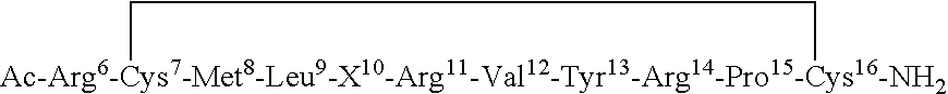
[Ac-Arg6-Cys7-Met8-Leu9-X10-Arg11-Val12-Tyr13-Arg14-Pro15-Cys16-NH2]1CC1
